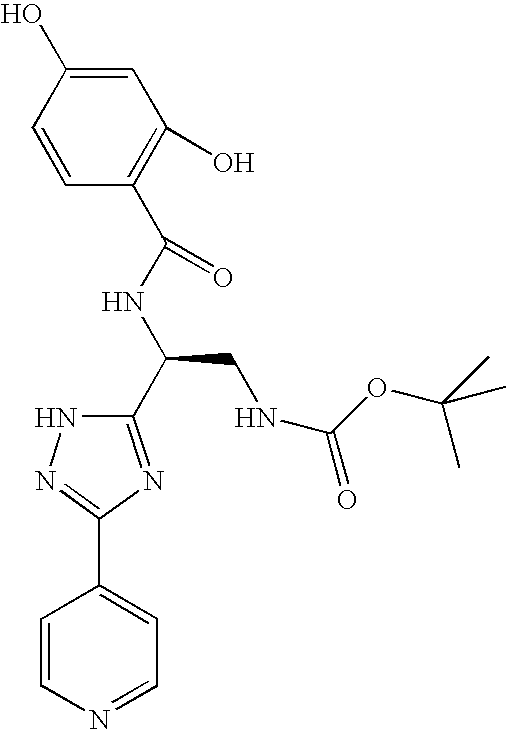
C1=CN=CC=C1C1=NNC(C(NC(=O)C2=C(O)C=C(O)C=C2)CNC(=O)OC(C)(C)C)=N1
